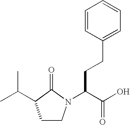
C1=CC=CC(CCC(C(O)=O)N2C(=O)C(C(C)C)CC2)=C1
